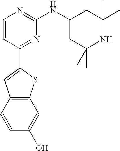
C1=CC(C2=CC3=C(S2)C=C(O)C=C3)=NC(NC2CC(C)(C)NC(C)(C)C2)=N1
